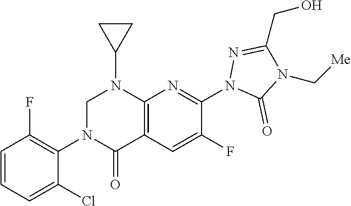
C([Me])N1C(=O)N(C2=NC3=C(C=C2F)C(=O)N(C2=C(F)C=CC=C2Cl)CN3C2CC2)N=C1CO
